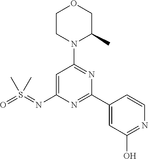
C1=C(N=S(=O)(C)C)N=C(C2=CC(O)=NC=C2)N=C1N1C(C)COCC1
